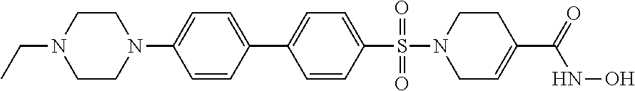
C1=CC(N2CCN(CC)CC2)=CC=C1C1=CC=C(S(N2CC=C(C(=O)NO)CC2)(=O)=O)C=C1
